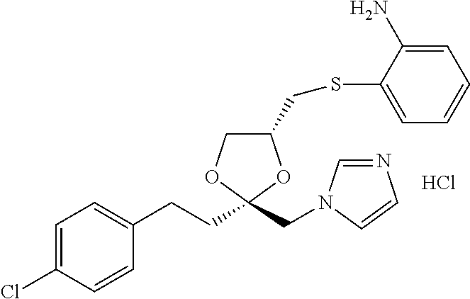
C1=C(Cl)C=CC(CCC2(CN3C=NC=C3)OC(CSC3=CC=CC=C3N)CO2)=C1.Cl
